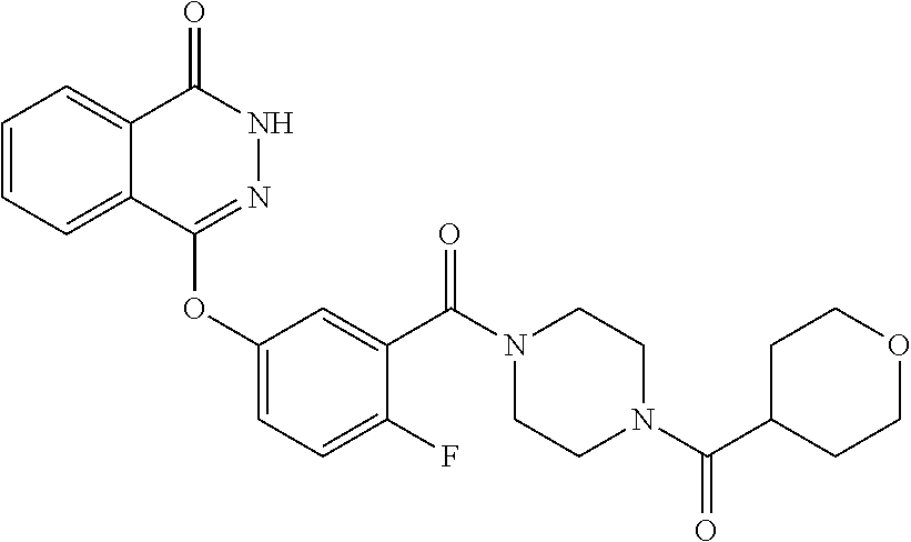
C1=CC=C2C(=C1)C(=O)NN=C2OC1=CC=C(F)C(C(N2CCN(C(=O)C3CCOCC3)CC2)=O)=C1
